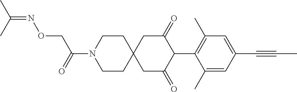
C1CN(C(=O)CON=C(C)C)CCC12CC(=O)C(C1=C(C)C=C(C#CC)C=C1C)C(=O)C2
